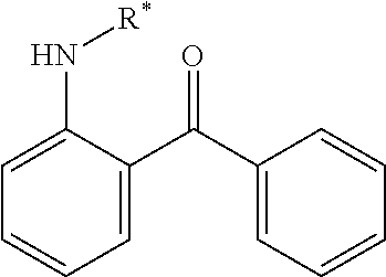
C1=CC=C(N[R*])C(C(C2=CC=CC=C2)=O)=C1
